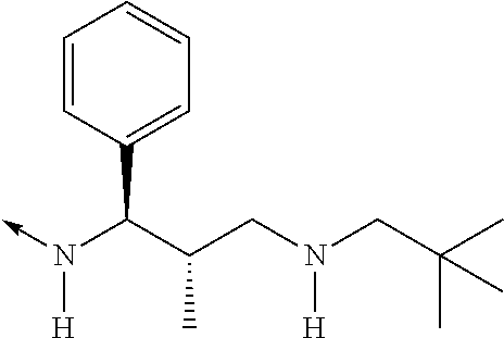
C(N(->C)[H])(C1=CC=CC=C1)C(CN([H])CC(C)(C)C)C
